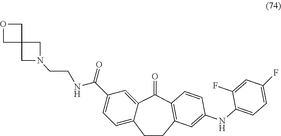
C12=CC(C(NCCN3CC4(C3)COC4)=O)=CC=C1CCC1=C(C2=O)C=CC(NC2=CC=C(F)C=C2F)=C1
